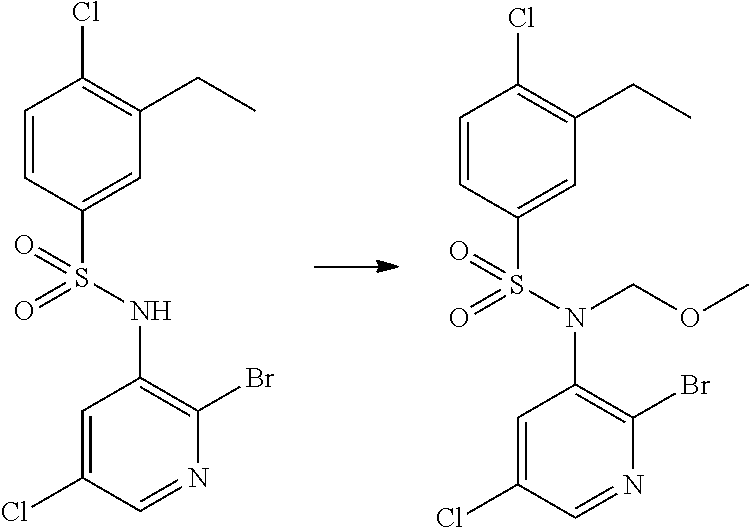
C1=C(Cl)C=NC(Br)=C1NS(C1=CC(CC)=C(Cl)C=C1)(=O)=O.C1=C(Cl)C=NC(Br)=C1N(S(C1=CC(CC)=C(Cl)C=C1)(=O)=O)COC
